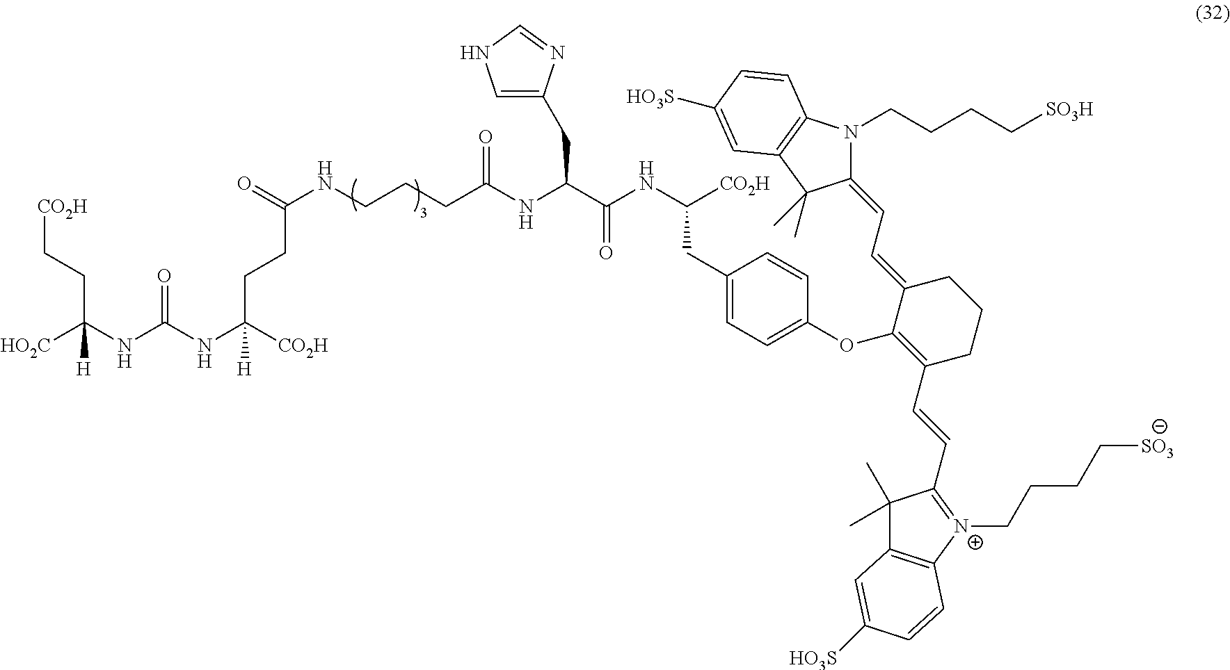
[CO2H]CCC(NC(NC([CO2H])(CCC(NCCCC(NC(C(NC([CO2H])CC1=CC=C(OC2=C(C=CC3=[N+](CCCC[SO3])C4=C(C3(C)C)C=C([HO3S])C=C4)CCCC2=CC=C2N(CCCC[SO3H])C3=C(C2(C)C)C=C([HO3S])C=C3)C=C1)=O)CC1=CNC=N1)=O)=O)[H])=O)([HO2C])[H]
